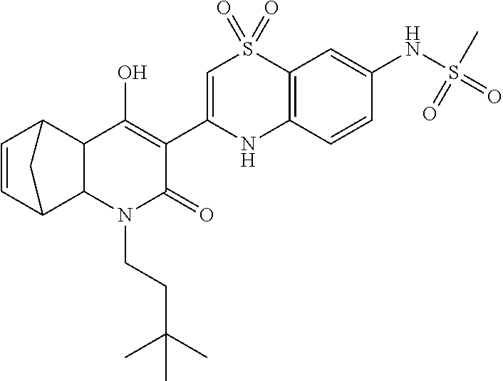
C1=CC2C3C(C1C2)C(O)=C(C1=CS(=O)(=O)C2=C(N1)C=CC(NS(=O)(C)=O)=C2)C(=O)N3CCC(C)(C)C
